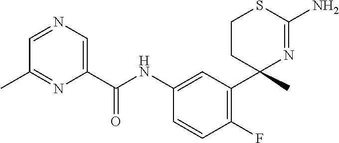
C(NC1=CC(C2(C)N=C(N)SCC2)=C(F)C=C1)(=O)C1=CN=CC(C)=N1
